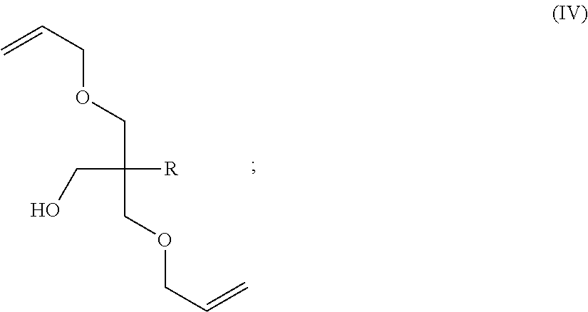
OCC(COCC=C)(COCC=C)[R]
